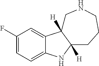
C1(F)=CC=C2C(=C1)C1([H])C([H])(N2)CCCNC1
